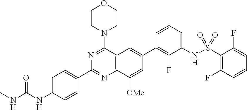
C12=C(C([OMe])=CC(C3=C(F)C(NS(=O)(C4=C(F)C=CC=C4F)=O)=CC=C3)=C1)N=C(C1=CC=C(NC(NC)=O)C=C1)N=C2N1CCOCC1
